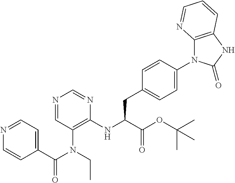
C1(NC(C(OC(C)(C)C)=O)CC2=CC=C(N3C4=C(NC3=O)C=CC=N4)C=C2)=C(N(C(=O)C2=CC=NC=C2)CC)C=NC=N1
